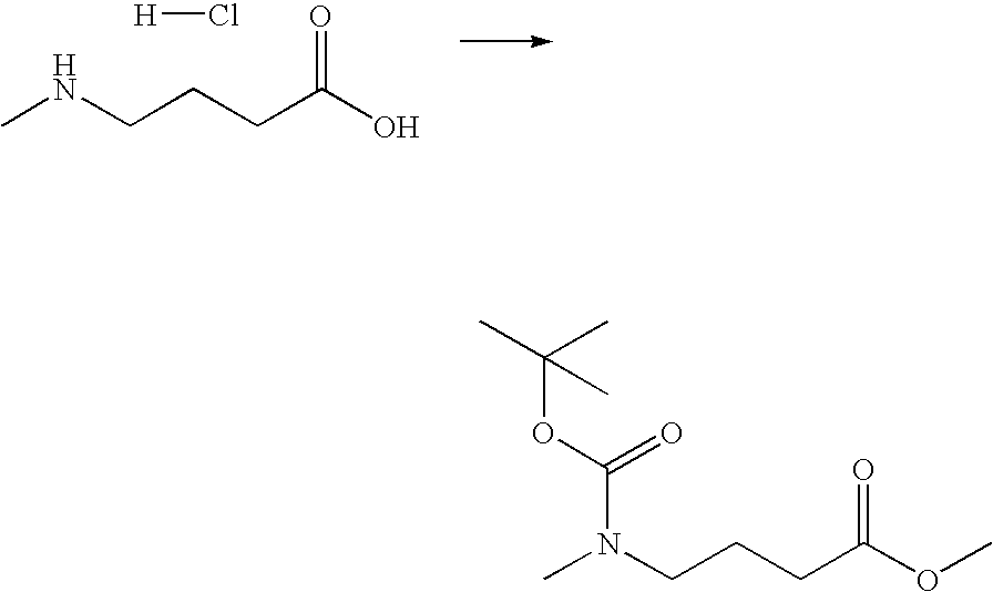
O=C(O)CCCNC.[H]Cl.O=C(OC)CCCN(C)C(OC(C)(C)C)=O
